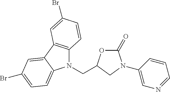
N1(CC2OC(=O)N(C3=CN=CC=C3)C2)C2=C(C3=CC(Br)=CC=C13)C=C(Br)C=C2
